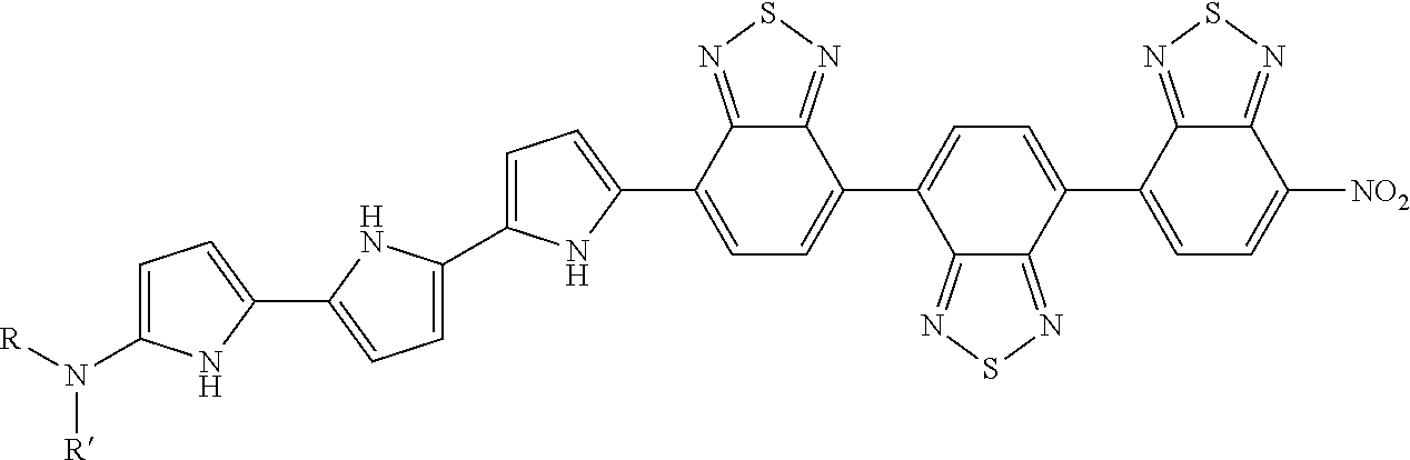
C1=C(C2=CC=C(C3=CC=C(N([R])[R])N3)N2)NC(C2=CC=C(C3=CC=C(C4=CC=C([NO2])C5=NSN=C45)C4=NSN=C34)C3=NSN=C23)=C1
